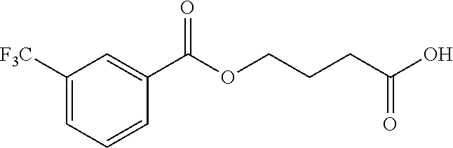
C1([F3C])=CC=CC(C(OCCCC(O)=O)=O)=C1
